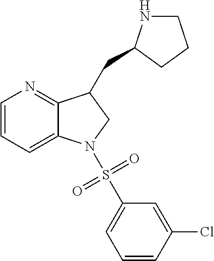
C1=CC=C2C(=N1)C(CC1NCCC1)CN2S(=O)(=O)C1=CC=CC(Cl)=C1
